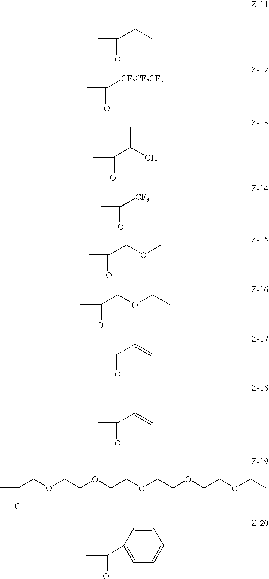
CC(C(C)C)=O.CC([CF2CF2CF3])=O.CC(C(O)C)=O.CC([CF3])=O.CC(COC)=O.CC(COCC)=O.CC(C=C)=O.CC(C(=C)C)=O.CC(COCCOCCOCCOCCOCC)=O.C1=CC(C(C)=O)=CC=C1
